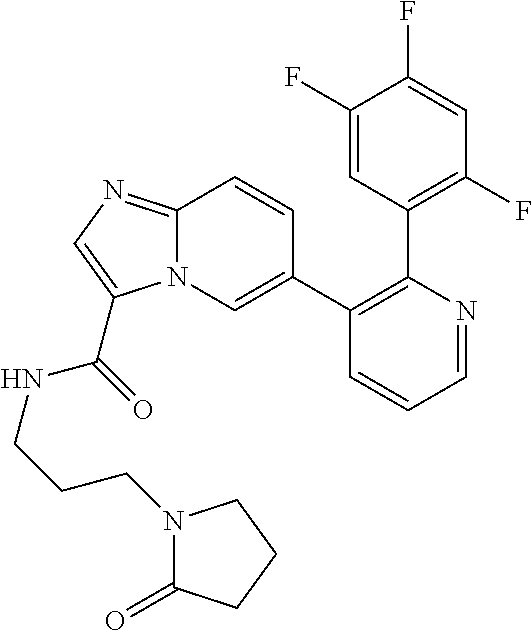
C1=NC(C2=C(F)C=C(F)C(F)=C2)=C(C2=CN3C(=NC=C3C(=O)NCCCN3C(=O)CCC3)C=C2)C=C1
